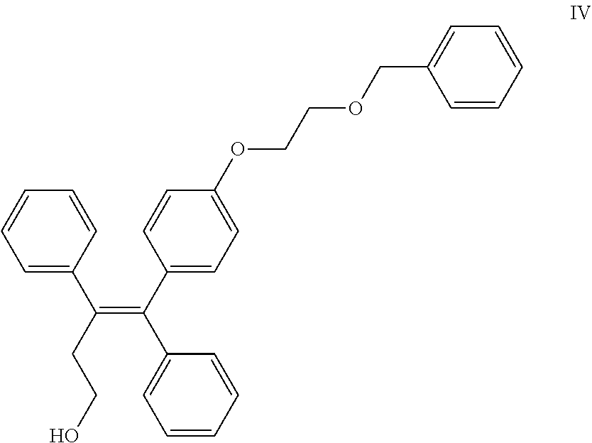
C1=CC=C(C(=C(C2=CC=CC=C2)C2=CC=C(OCCOCC3=CC=CC=C3)C=C2)CCO)C=C1
